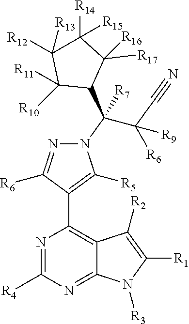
N1([R3])C2=NC([R4])=NC(C3=C([R5])N(C(C4C([R11])([R10])C([R13])([R12])C([R14])([R15])C4([R17])[R16])(C(C#N)([R9])[R6])[R7])N=C3[R6])=C2C([R2])=C1[R1]
